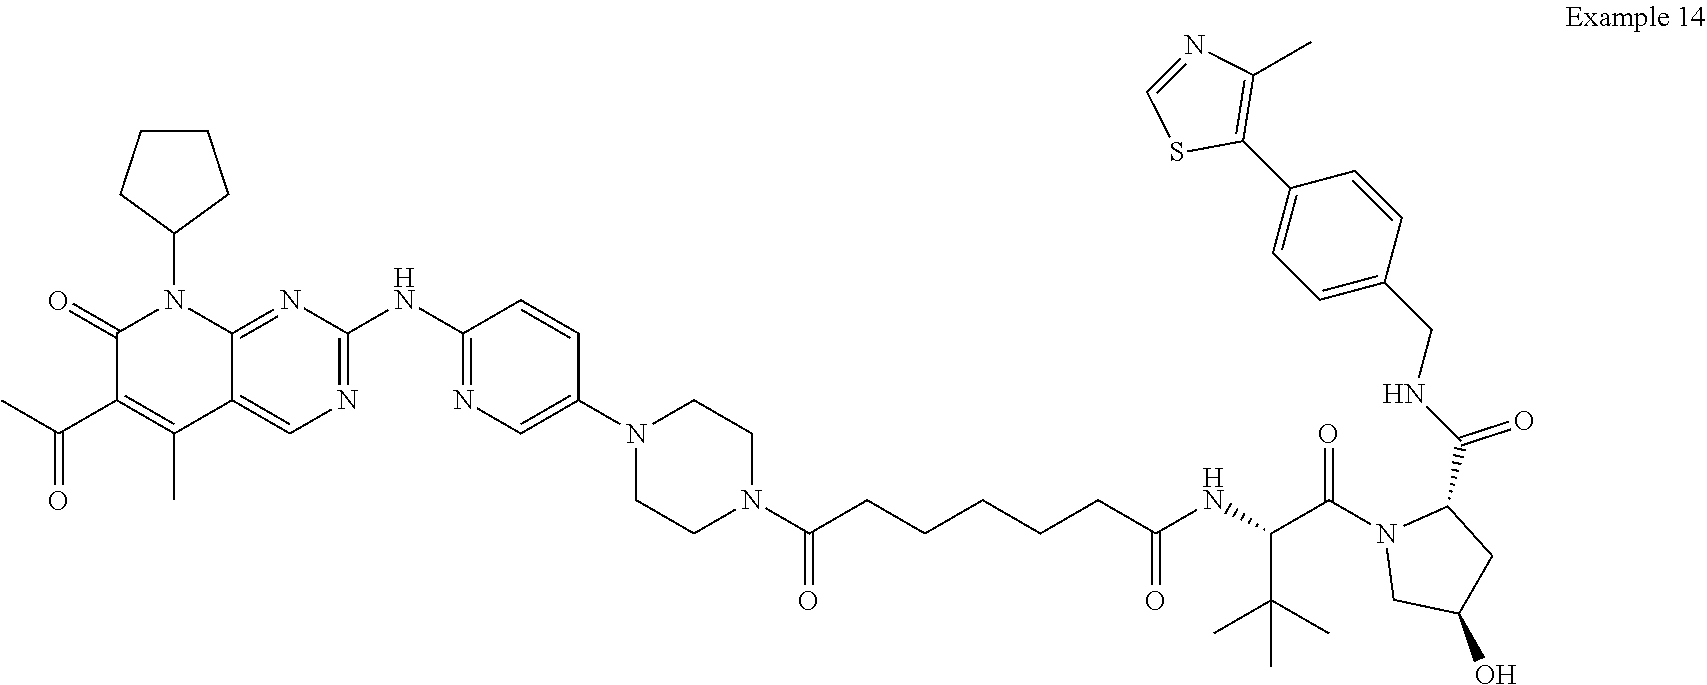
N1=CSC(C2=CC=C(CNC(C3N(C(C(NC(CCCCCC(N4CCN(C5=CN=C(NC6=NC=C7C(C)=C(C(=O)C)C(=O)N(C8CCCC8)C7=N6)C=C5)CC4)=O)=O)C(C)(C)C)=O)CC(O)C3)=O)C=C2)=C1C
